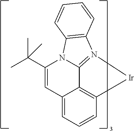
C1(C(C)(C)C)=CC2=CC=CC3=C2C2=N(C4=C(N12)C=CC=C4)[Ir]3
